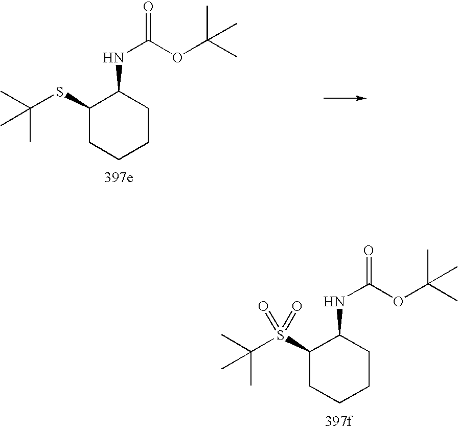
C1(S(C(C)(C)C)(=O)=O)CCCCC1NC(OC(C)(C)C)=O.C1(SC(C)(C)C)CCCCC1NC(OC(C)(C)C)=O
